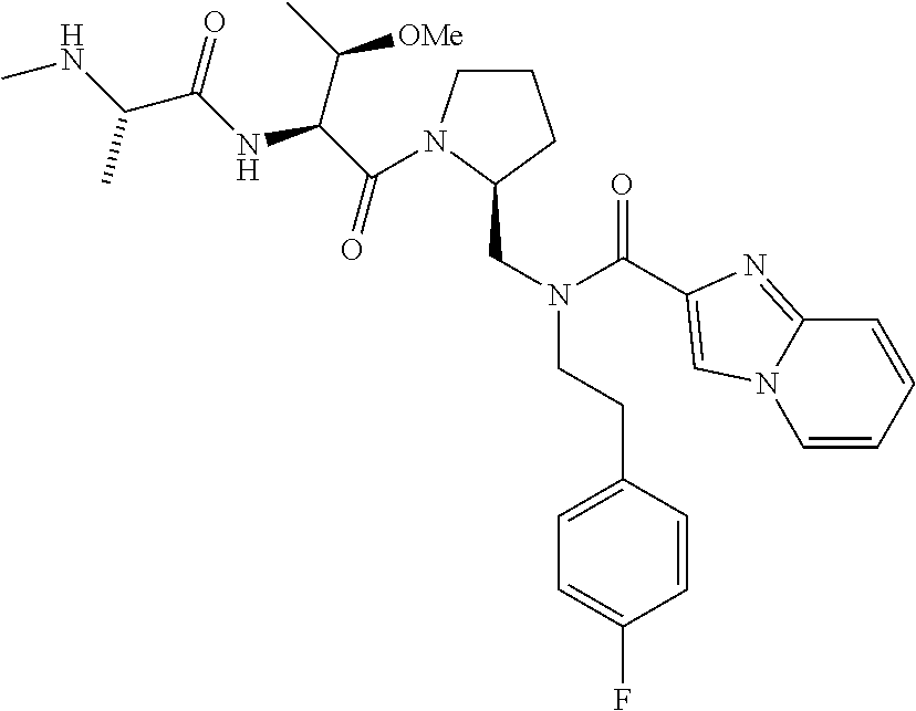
C(=O)(C(C(C)[OMe])NC(=O)C(C)NC)N1CCCC1CN(CCC1=CC=C(F)C=C1)C(=O)C1=CN2C=CC=CC2=N1
